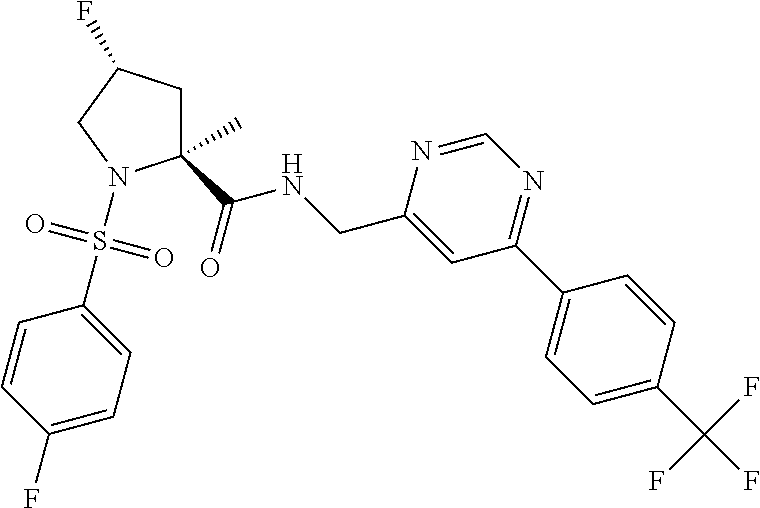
C1C(F)CN(S(C2=CC=C(F)C=C2)(=O)=O)C1(C)C(NCC1=CC(C2=CC=C(C(F)(F)F)C=C2)=NC=N1)=O
